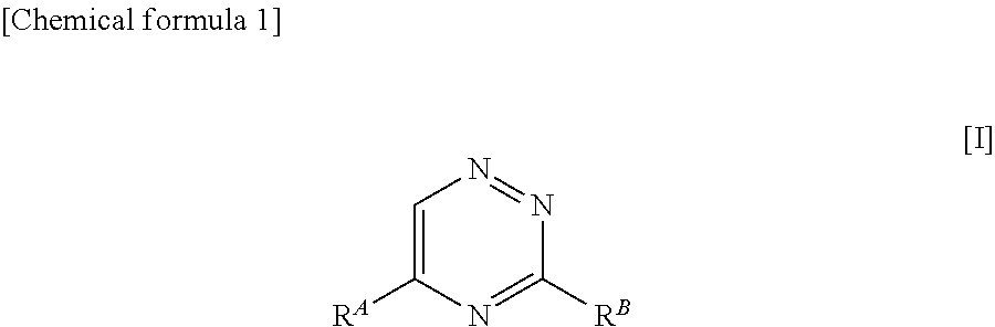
C1=C([RA])N=C([RB])N=N1
